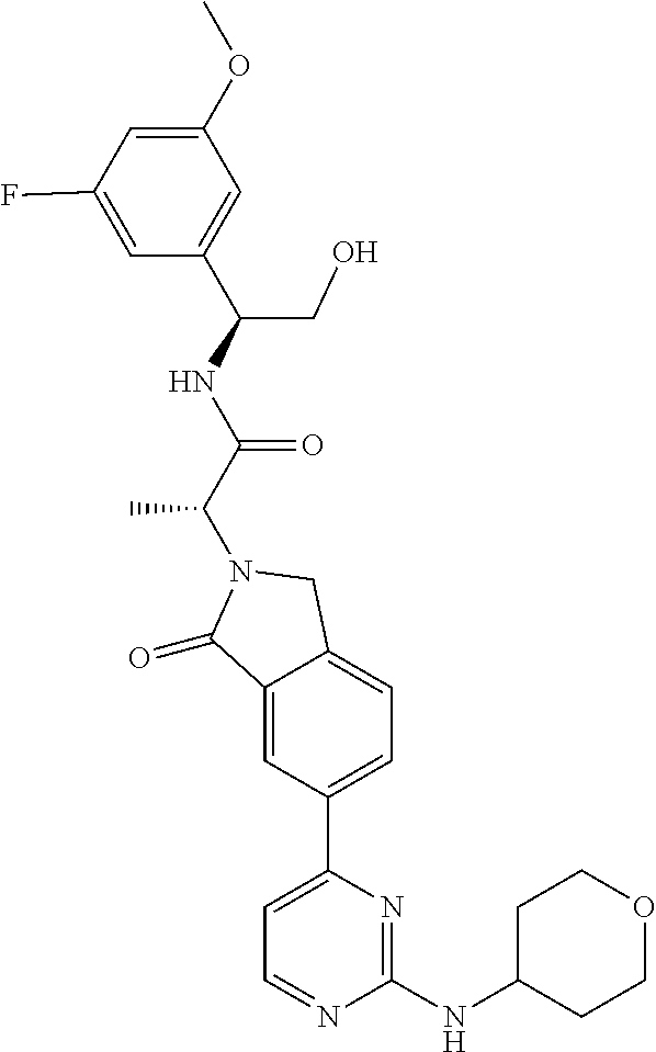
C1(=O)C2=CC(C3=CC=NC(NC4CCOCC4)=N3)=CC=C2CN1C(C(=O)NC(C1=CC(OC)=CC(F)=C1)CO)C
